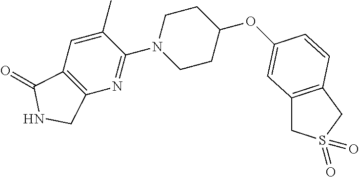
O(C1CCN(C2=NC3=C(C=C2C)C(=O)NC3)CC1)C1=CC2=C(CS(=O)(=O)C2)C=C1
